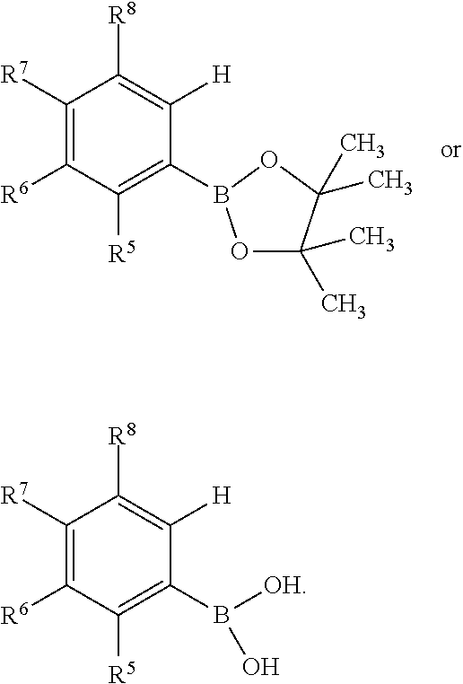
C1([R7])=C([R6])C([R5])=C(B2OC(C)(C)C(C)(C)O2)C([H])=C1[R8].C1([R7])=C([R6])C([R5])=C(B([OH])O)C([H])=C1[R8]
